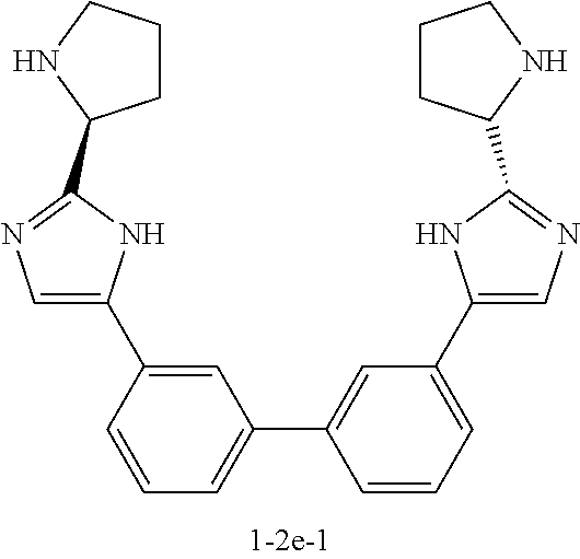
C1(C2=CN=C(C3CCCN3)N2)=CC(C2=CC(C3=CN=C(C4CCCN4)N3)=CC=C2)=CC=C1
